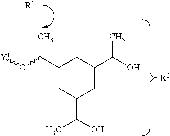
C1(C(O[Y1])C)CC(C(O)C)CC(C(O)C)C1.[R2].[R1]
